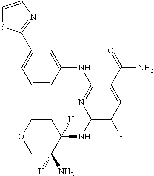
C1=CC(NC2=NC(NC3([H])CCOCC3(N)[H])=C(F)C=C2C(=O)N)=CC(C2=NC=CS2)=C1
